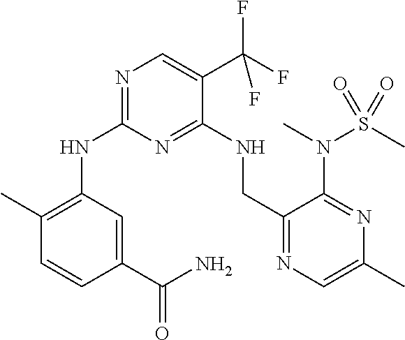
N(C1=NC=C(C(F)(F)F)C(NCC2=NC=C(C)N=C2N(C)S(=O)(C)=O)=N1)C1=C(C)C=CC(C(N)=O)=C1
